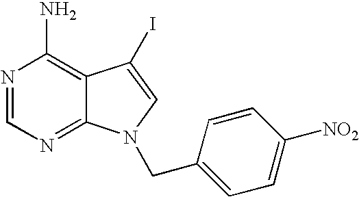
N1=CN=C2C(=C1N)C(I)=CN2CC1=CC=C([NO2])C=C1
